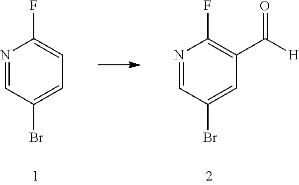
N1=CC(Br)=CC(C([H])=O)=C1F.N1=CC(Br)=CC=C1F
